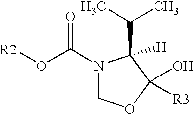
[R2]OC(N1COC(O)([R3])C1(C(C)C)[H])=O
